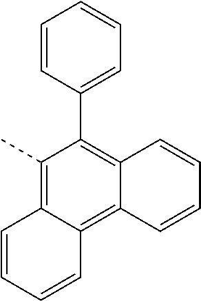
C1(C)=C2C(=C3C(=C1C1=CC=CC=C1)C=CC=C3)C=CC=C2
